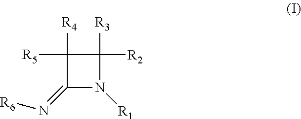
C1(=N[R6])N([R1])C([R3])([R2])C1([R5])[R4]
